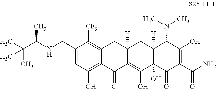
C1(CNC(C(C)(C)C)C)=CC(O)=C2C(=C1[CF3])CC1([H])C(=C(O)C3(O)C([H])(C1)C(N(C)C)C(O)=C(C(N)=O)C3=O)C2=O
